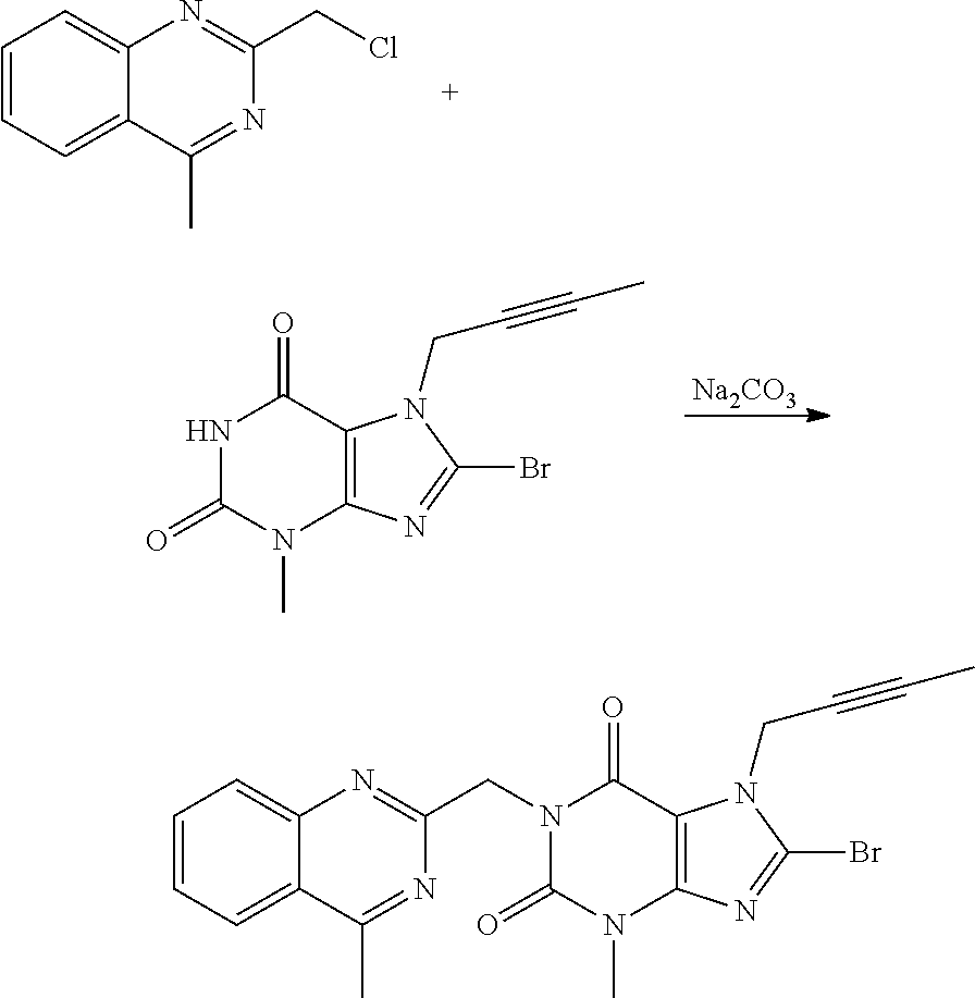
C1=CC=C2C(=C1)N=C(CCl)N=C2C.N1C(=O)N(C)C2=C(C1=O)N(CC#CC)C(Br)=N2.[Na2CO3].C1(=O)N(C)C2=C(C(=O)N1CC1=NC3=CC=CC=C3C(C)=N1)N(CC#CC)C(Br)=N2
